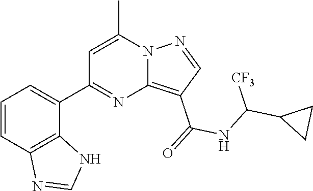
C12=C(C(=O)NC(C3CC3)[CF3])C=NN1C(C)=CC(C1=CC=CC3=C1NC=N3)=N2
